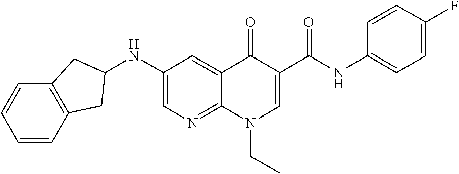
N(C1=CC=C(F)C=C1)C(C1=CN(CC)C2=NC=C(NC3CC4=C(C=CC=C4)C3)C=C2C1=O)=O
